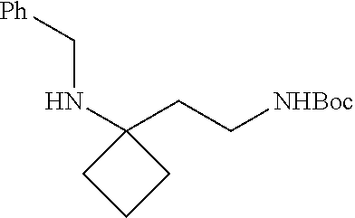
[Ph]CNC1(CC[NHBoc])CCC1
